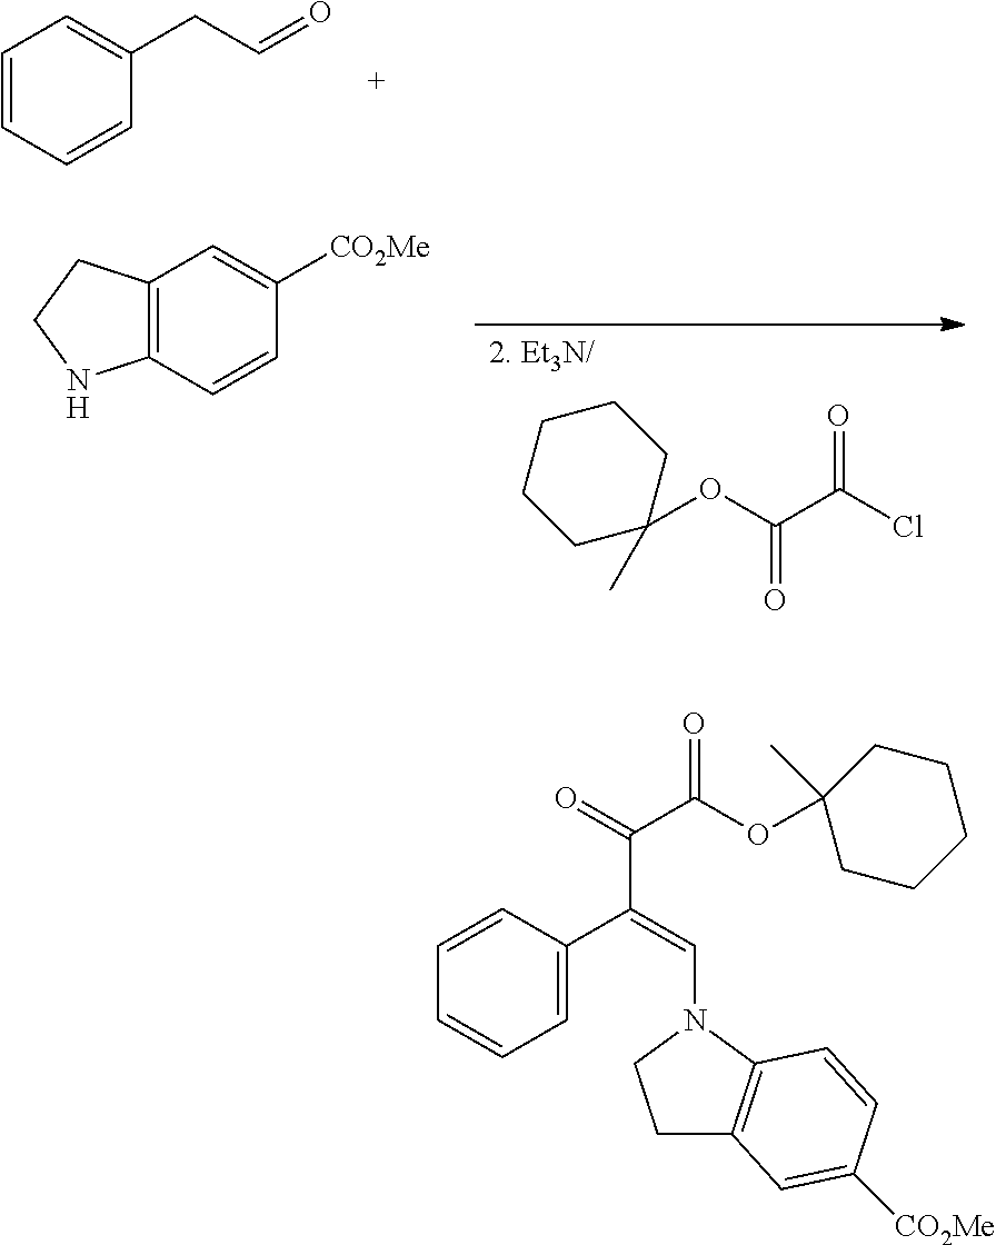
C12=C(C=CC([CO2Me])=C1)NCC2.[2. Et3N/].C1(OC(C(Cl)=O)=O)(C)CCCCC1.C1=CC=CC(CC=O)=C1.C1=CC=C(C(=CN2CCC3=C2C=CC([CO2Me])=C3)C(=O)C(OC2(C)CCCCC2)=O)C=C1
